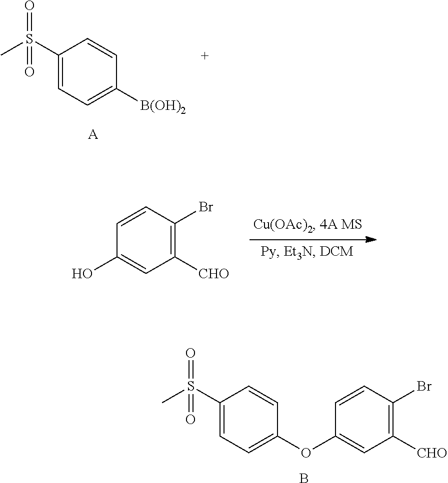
C1(S(C)(=O)=O)=CC=C([B(OH)2])C=C1.[A].C1([CHO])=C(Br)C=CC(O)=C1.C1(S(C)(=O)=O)=CC=C(OC2=CC([CHO])=C(Br)C=C2)C=C1.B
